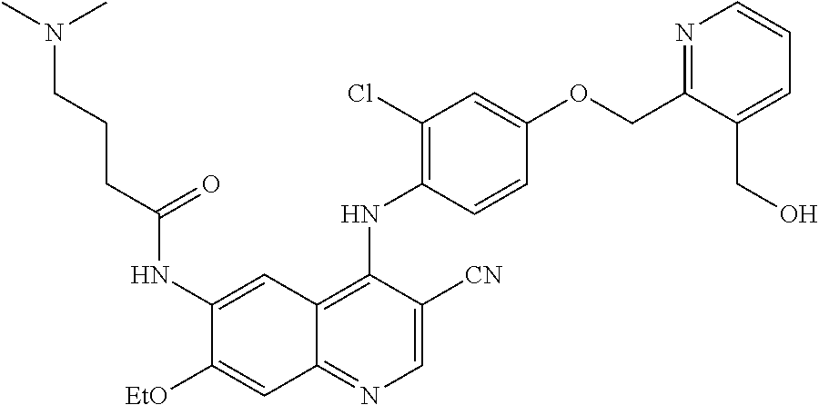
C1=C([CN])C(NC2=C(Cl)C=C(OCC3=NC=CC=C3CO)C=C2)=C2C(=N1)C=C([EtO])C(NC(CCCN(C)C)=O)=C2
